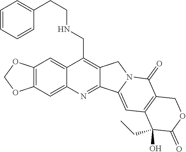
O1COC2=C1C=C1C(CNCCC3=CC=CC=C3)=C3C(=NC1=C2)C1=CC2=C(C(=O)N1C3)COC(=O)C2(CC)O
